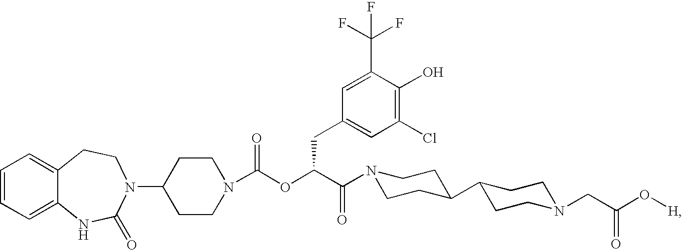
C1=CC=C2C(=C1)CCN(C1CCN(C(OC(C(=O)N3CCC(C4CCN(CC(O[H])=O)CC4)CC3)CC3=CC(Cl)=C(O)C(C(F)(F)F)=C3)=O)CC1)C(=O)N2
